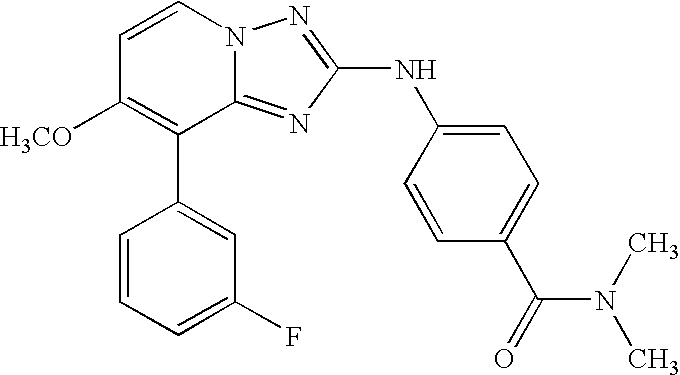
C1=CN2C(=NC(NC3=CC=C(C(=O)N(C)C)C=C3)=N2)C(C2=CC(F)=CC=C2)=C1[H3CO]
